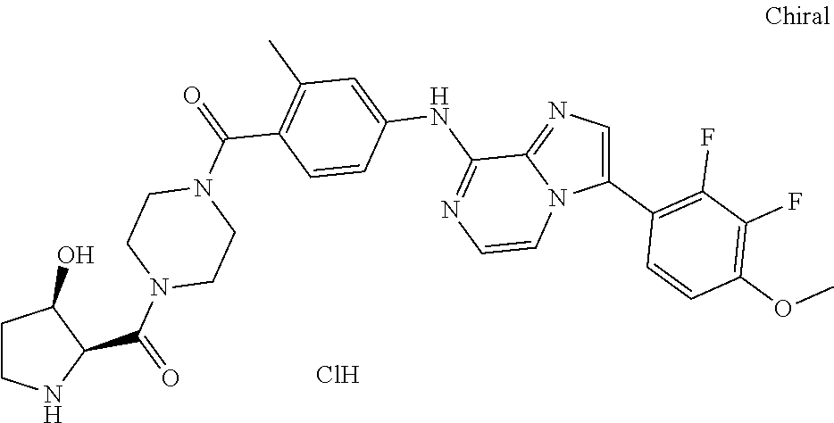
Cl.C(C1=C(C)C=C(NC2=NC=CN3C(C4=C(F)C(F)=C(OC)C=C4)=CN=C32)C=C1)(N1CCN(C(=O)C2C(O)CCN2)CC1)=O
